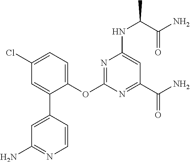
C1=C(C2=CC(N)=NC=C2)C(OC2=NC(NC(C)C(N)=O)=CC(C(N)=O)=N2)=CC=C1Cl
